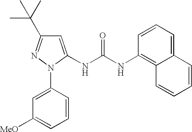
C1(N2N=C(C(C)(C)C)C=C2NC(NC2=C3C(=CC=C2)C=CC=C3)=O)=CC([MeO])=CC=C1
